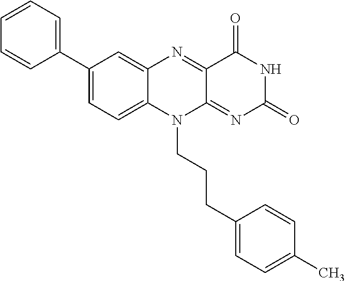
C1(C2=CC=CC=C2)=CC=C2C(=C1)N=C1C(=NC(=O)NC1=O)N2CCCC1=CC=C(C)C=C1
